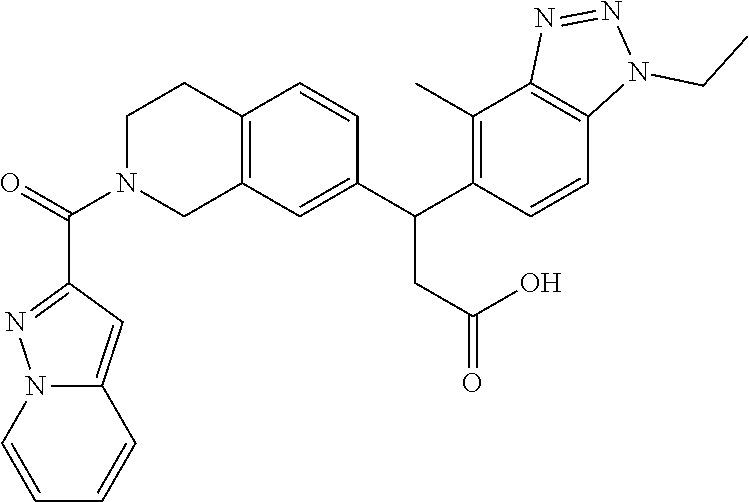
C12=C(C=C(C(C3=C(C)C4=C(C=C3)N(CC)N=N4)CC(=O)O)C=C1)CN(C(C1=NN3C(=C1)C=CC=C3)=O)CC2
